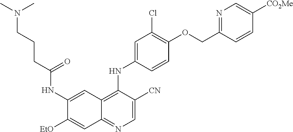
C1=C([CN])C(NC2=CC(Cl)=C(OCC3=NC=C([CO2Me])C=C3)C=C2)=C2C(=N1)C=C([EtO])C(NC(CCCN(C)C)=O)=C2
